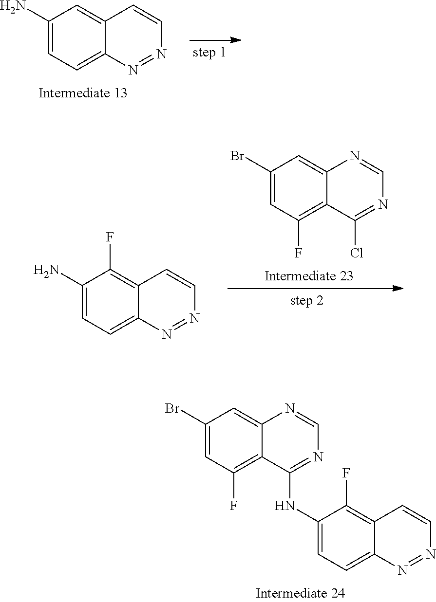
C1(Br)=CC(F)=C2C(=C1)N=CN=C2NC1=CC=C2C(=C1F)C=CN=N2.C1(N)=CC=C2C(=C1)C=CN=N2.C1(N)=CC=C2C(=C1F)C=CN=N2.C1(Br)=CC(F)=C2C(=C1)N=CN=C2Cl
